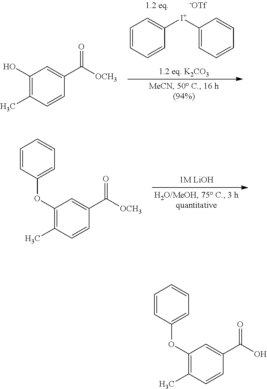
C1(OC2=CC=CC=C2)=C(C)C=CC(C([OCH3])=O)=C1.[1M LiOH].C1(O)=C(C)C=CC(C([OCH3])=O)=C1.C1=CC=CC([I+]C2=CC=CC=C2)=C1.[-OTf].C1(OC2=CC=CC=C2)=C(C)C=CC(C(O)=O)=C1
